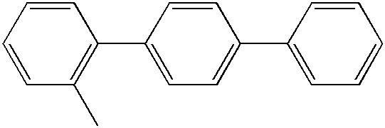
C1=CC=CC(C)=C1C1=CC=C(C2=CC=CC=C2)C=C1
